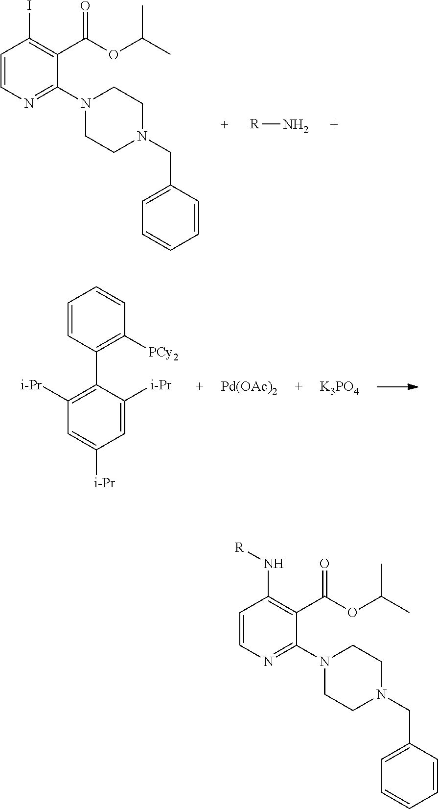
C1=CN=C(N2CCN(CC3=CC=CC=C3)CC2)C(C(OC(C)C)=O)=C1I.[R]N.C1=CC(C2=C([i-Pr])C=C([i-Pr])C=C2[i-Pr])=C([PCy2])C=C1.[Pd(OAc)2].[K3PO4].C1=CN=C(N2CCN(CC3=CC=CC=C3)CC2)C(C(OC(C)C)=O)=C1N[R]
